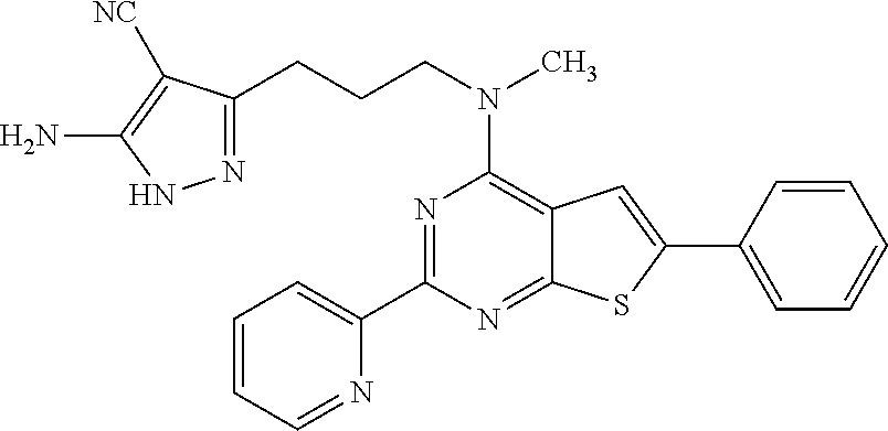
C1=CC=NC(C2=NC(N(C)CCCC3=NNC(N)=C3[NC])=C3C(=N2)SC(C2=CC=CC=C2)=C3)=C1
